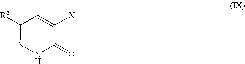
C1(=O)C([X])=CC([R2])=NN1
